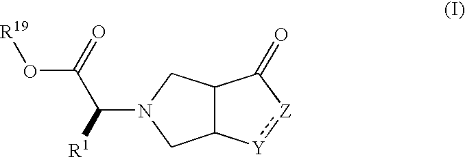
C12C([Y]:[Z]C1=O)CN(C([R1])C(O[R19])=O)C2
